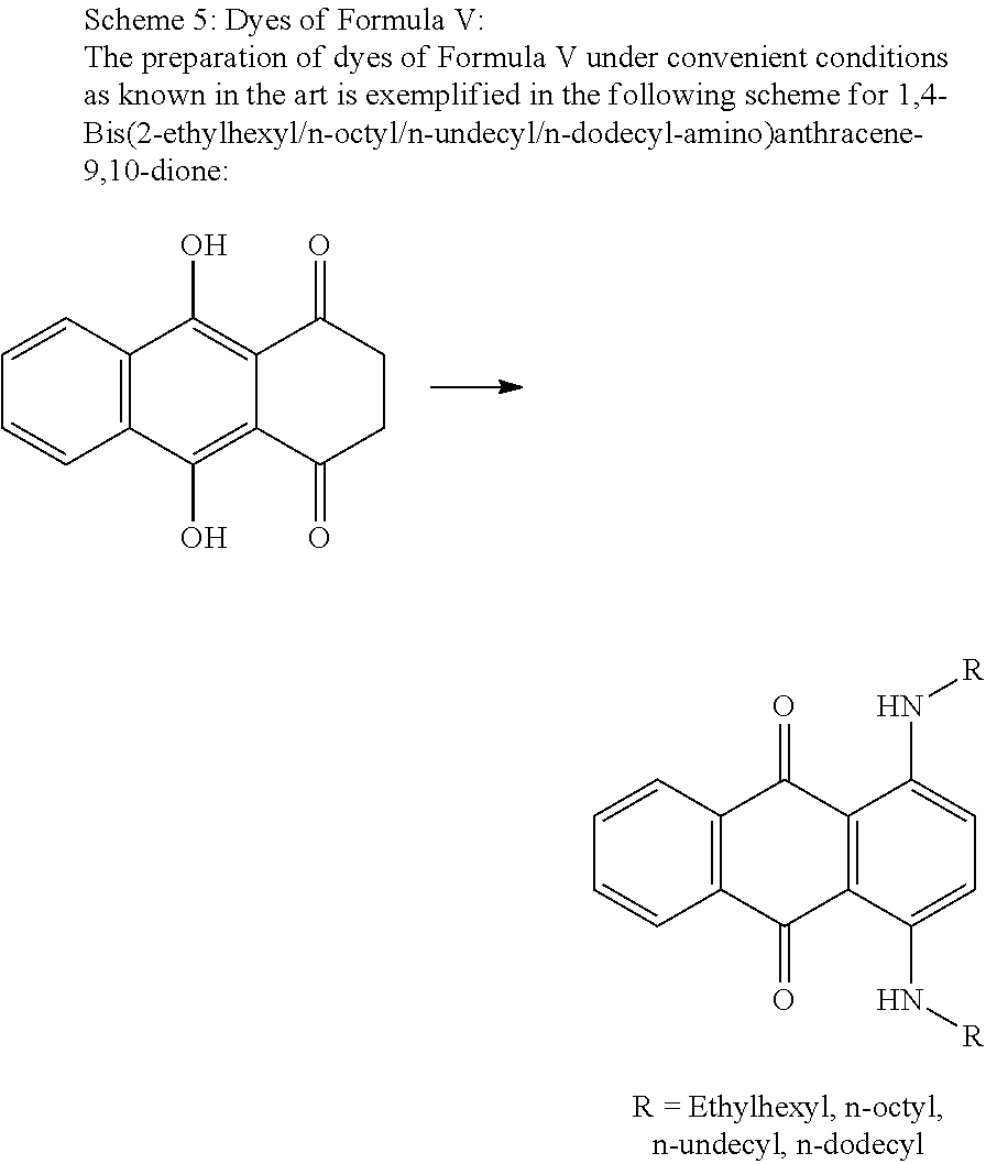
C1=CC2=C(C=C1)C(O)=C1C(=C2O)C(=O)CCC1=O.C1=CC2=C(C=C1)C(=O)C1=C(C2=O)C(N[R])=CC=C1N[R]
